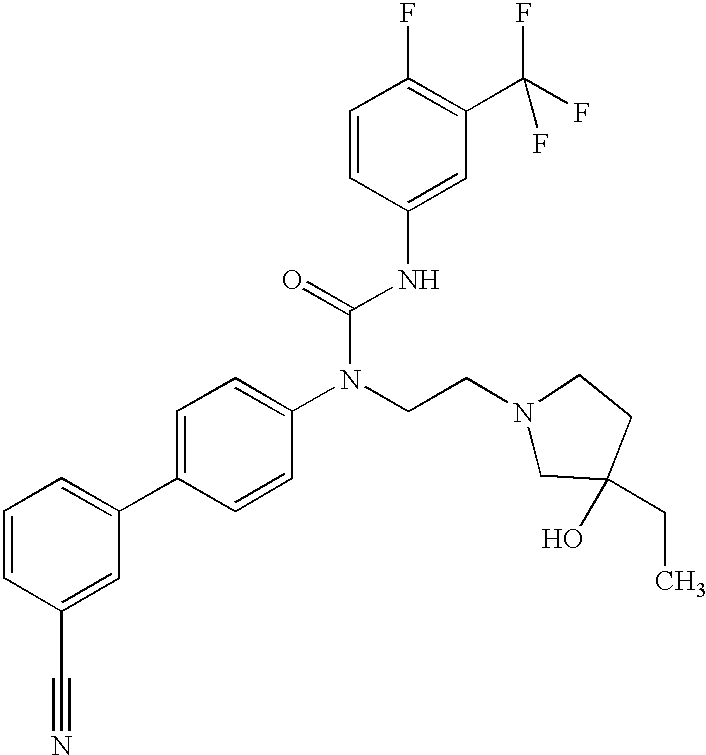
C1=CC(C#N)=CC(C2=CC=C(N(CCN3CC(O)(CC)CC3)C(=O)NC3=CC(C(F)(F)F)=C(F)C=C3)C=C2)=C1
